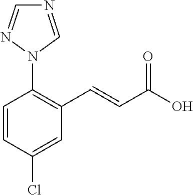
N1=CN(C2=C(C=CC(O)=O)C=C(Cl)C=C2)N=C1
